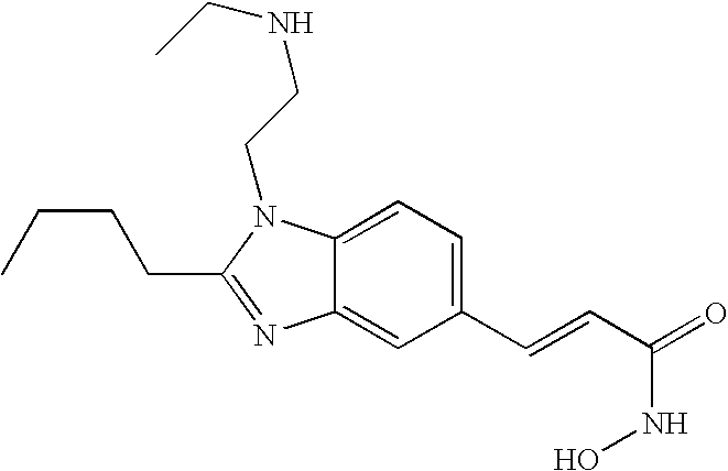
C12=CC(C=CC(=O)NO)=CC=C1N(CCNCC)C(CCCC)=N2
